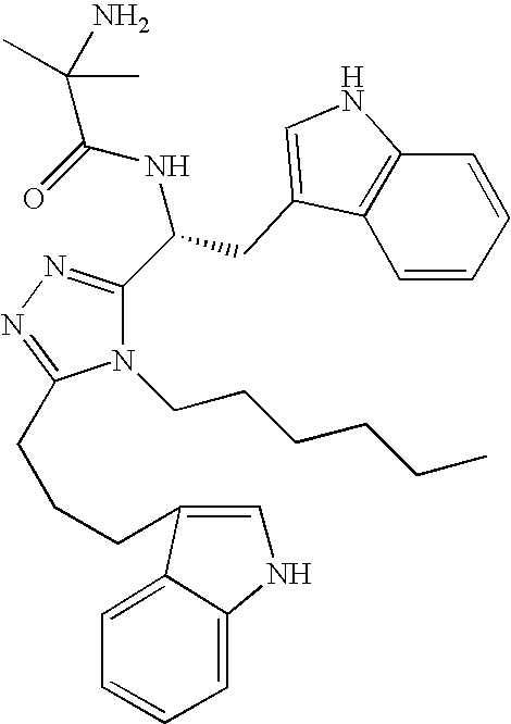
O=C(NC(C1=NN=C(CCCC2=CNC3=CC=CC=C32)N1CCCCCC)CC1=CNC2=C1C=CC=C2)C(C)(N)C
